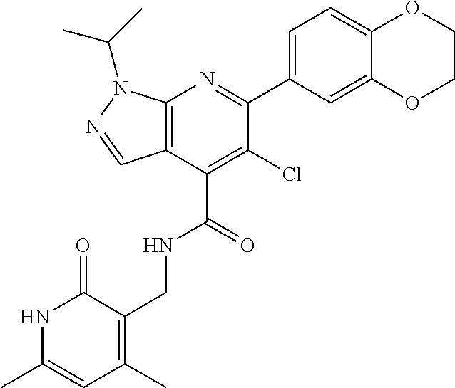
C1OC2=CC=C(C3=NC4=C(C(C(=O)NCC5=C(C)C=C(C)NC5=O)=C3Cl)C=NN4C(C)C)C=C2OC1
